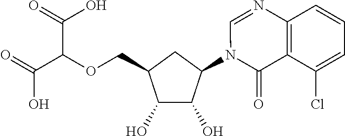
OC1C(O)C(N2C(=O)C3=C(N=C2)C=CC=C3Cl)CC1COC(C(=O)O)C(O)=O
